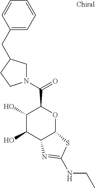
C1(O)C(O)C2C(OC1C(N1CC(CC3=CC=CC=C3)CC1)=O)SC(NCC)=N2
